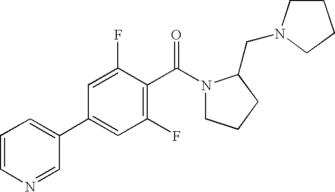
C1=C(F)C(C(N2CCCC2CN2CCCC2)=O)=C(F)C=C1C1=CC=CN=C1
